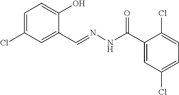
C1=C(Cl)C=C(C=NNC(C2=CC(Cl)=CC=C2Cl)=O)C(O)=C1
